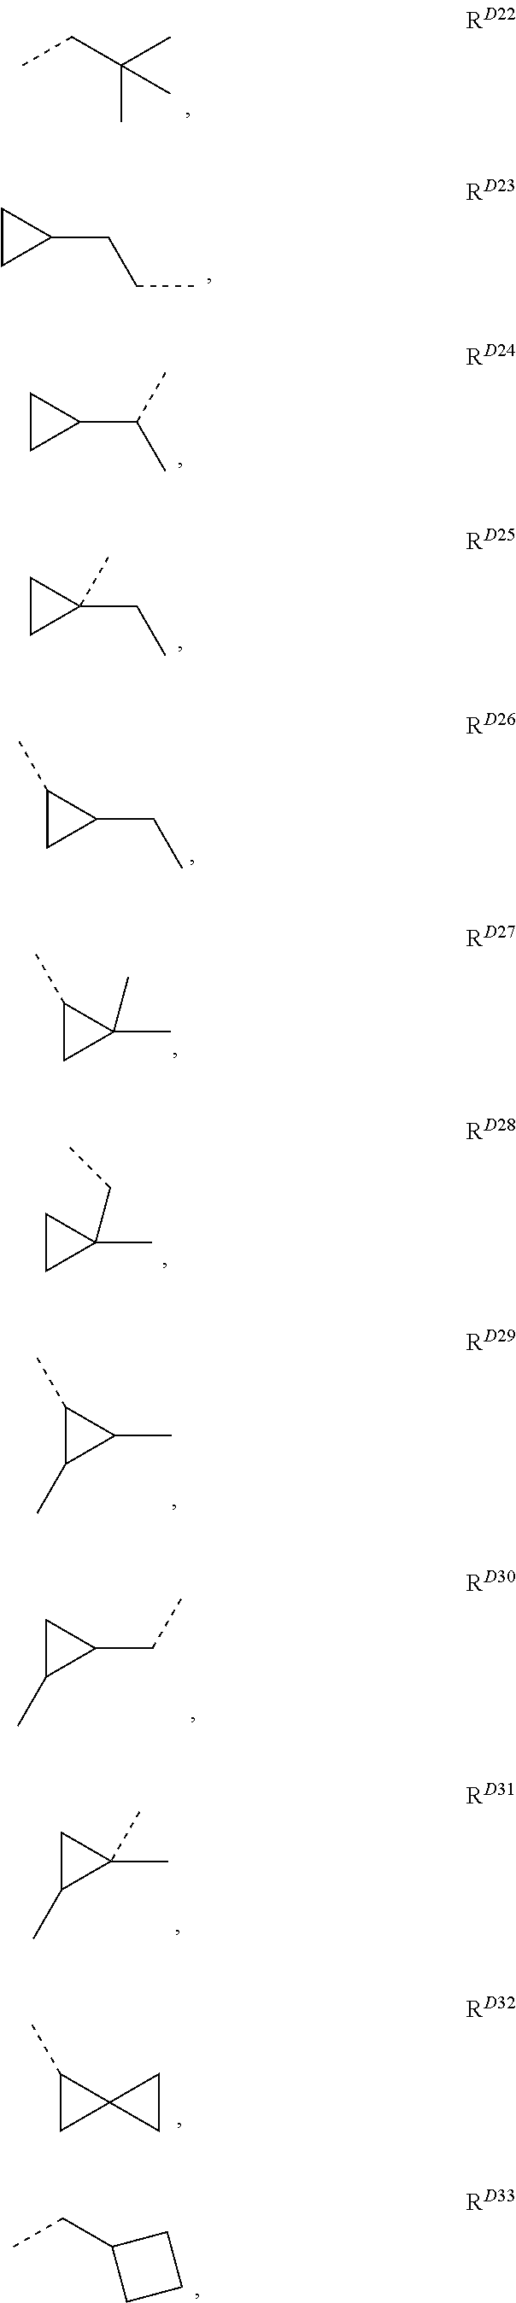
CC(CC)(C)C.C1CC1CCC.C1CC1C(C)C.C1CC1(C)CC.C1(C)CC1CC.C1(C)CC1(C)C.C1CC1(C)CC.C1(C)C(C)C1C.C1C(C)C1CC.C1C(C)C1(C)C.C1(C)CC12CC2.C1(CC)CCC1
